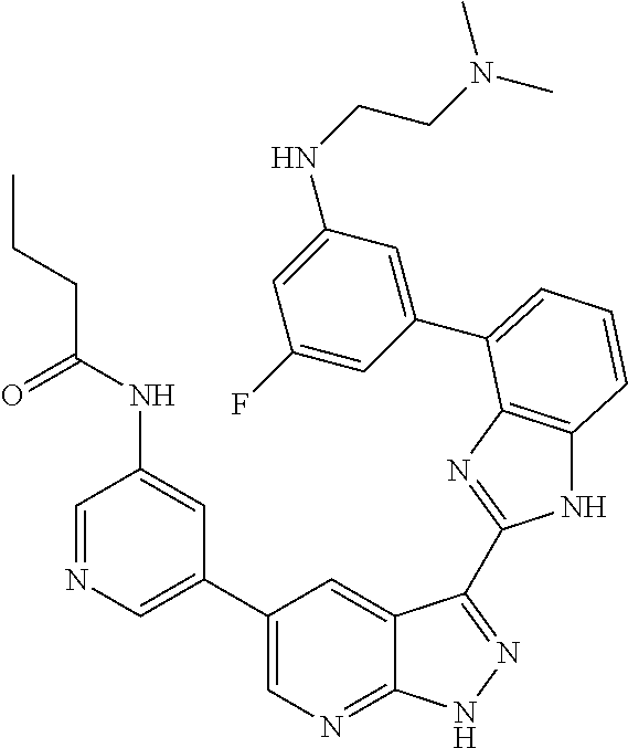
C1(C2=CN=C3C(=C2)C(C2=NC4=C(N2)C=CC=C4C2=CC(NCCN(C)C)=CC(F)=C2)=NN3)=CN=CC(NC(CCC)=O)=C1
